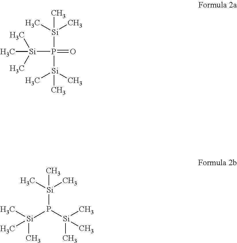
P(=O)([Si](C)(C)C)([Si](C)(C)C)[Si](C)(C)C.P([Si](C)(C)C)([Si](C)(C)C)[Si](C)(C)C
